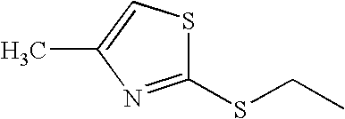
C1(SCC)=NC(C)=CS1
